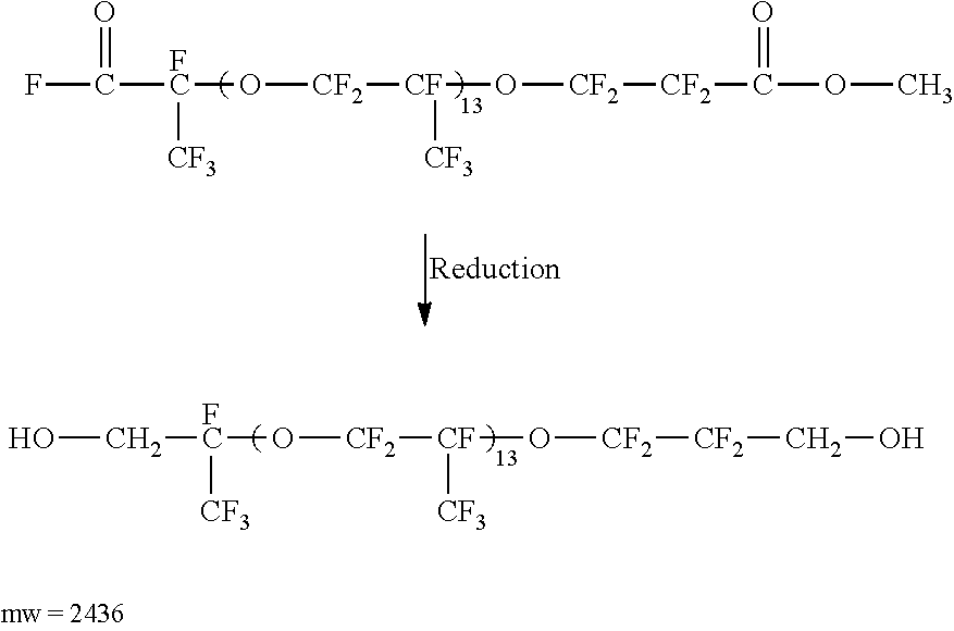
FC(=O)[FC]([CF3])O[CF2][CF]([CF3])O[CF2][CF2]C(=O)OC.OC[FC]([CF3])O[CF2][CF]([CF3])O[CF2][CF2]CO
